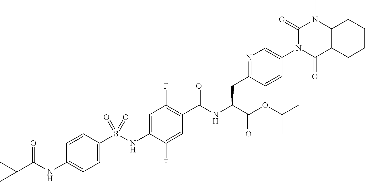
C1=C(S(NC2=CC(F)=C(C(NC(C(=O)OC(C)C)CC3=NC=C(N4C(=O)C5=C(N(C)C4=O)CCCC5)C=C3)=O)C=C2F)(=O)=O)C=CC(NC(C(C)(C)C)=O)=C1
